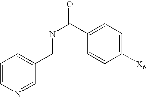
C1=CN=CC(CNC(=O)C2=CC=C([X6])C=C2)=C1
